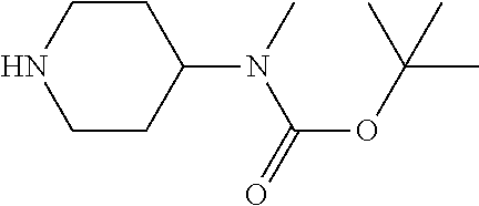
C1CNCCC1N(C)C(OC(C)(C)C)=O
